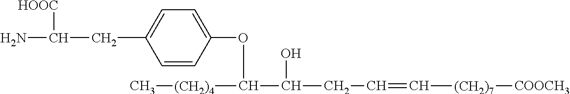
C1=CC(OC([(CH2)4]C)C(O)CC=C[(CH2)7][COOCH3])=CC=C1CC(N)[HOOC]
